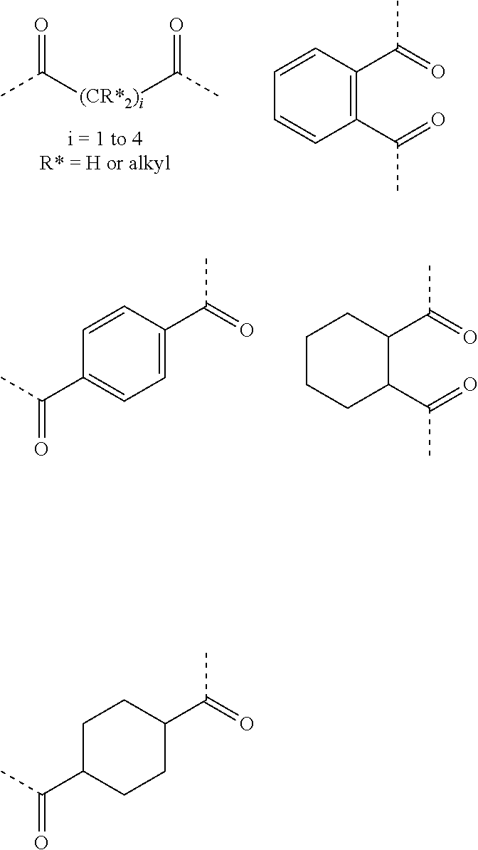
O=C([(CR*2)i]C(C)=O)C.C1(C(=O)C)=C(C(=O)C)C=CC=C1.C1=C(C(=O)C)C=CC(C(C)=O)=C1.C1CCC(C(=O)C)C(C(=O)C)C1.C1C(C(=O)C)CCC(C(C)=O)C1
